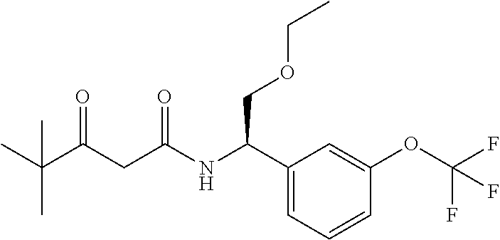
C(C(CC(NC(C1=CC=CC(OC(F)(F)F)=C1)COCC)=O)=O)(C)(C)C
